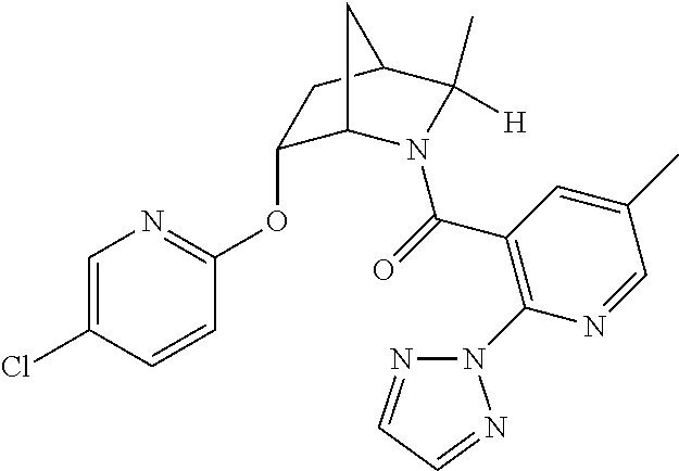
C1=C(Cl)C=CC(OC2C3N(C(=O)C4=C(N5N=CC=N5)N=CC(C)=C4)C(C)([H])C(C2)C3)=N1
